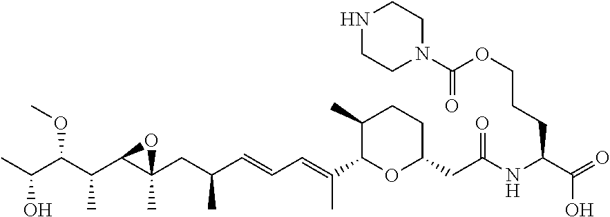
CC(C(C(C1C(CC(C=CC=C(C)C2OC(CC(NC(CCCOC(N3CCNCC3)=O)C(=O)O)=O)CCC2C)C)(C)O1)C)OC)O
